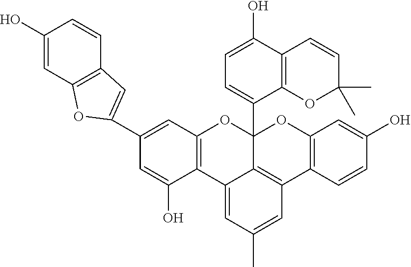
C12=CC(C)=CC3=C1C(C1=CC=C(O)C4=C1OC(C)(C)C=C4)(OC1=C2C(O)=CC(C2=CC4=C(C=C(O)C=C4)O2)=C1)OC1=C3C=CC(O)=C1
